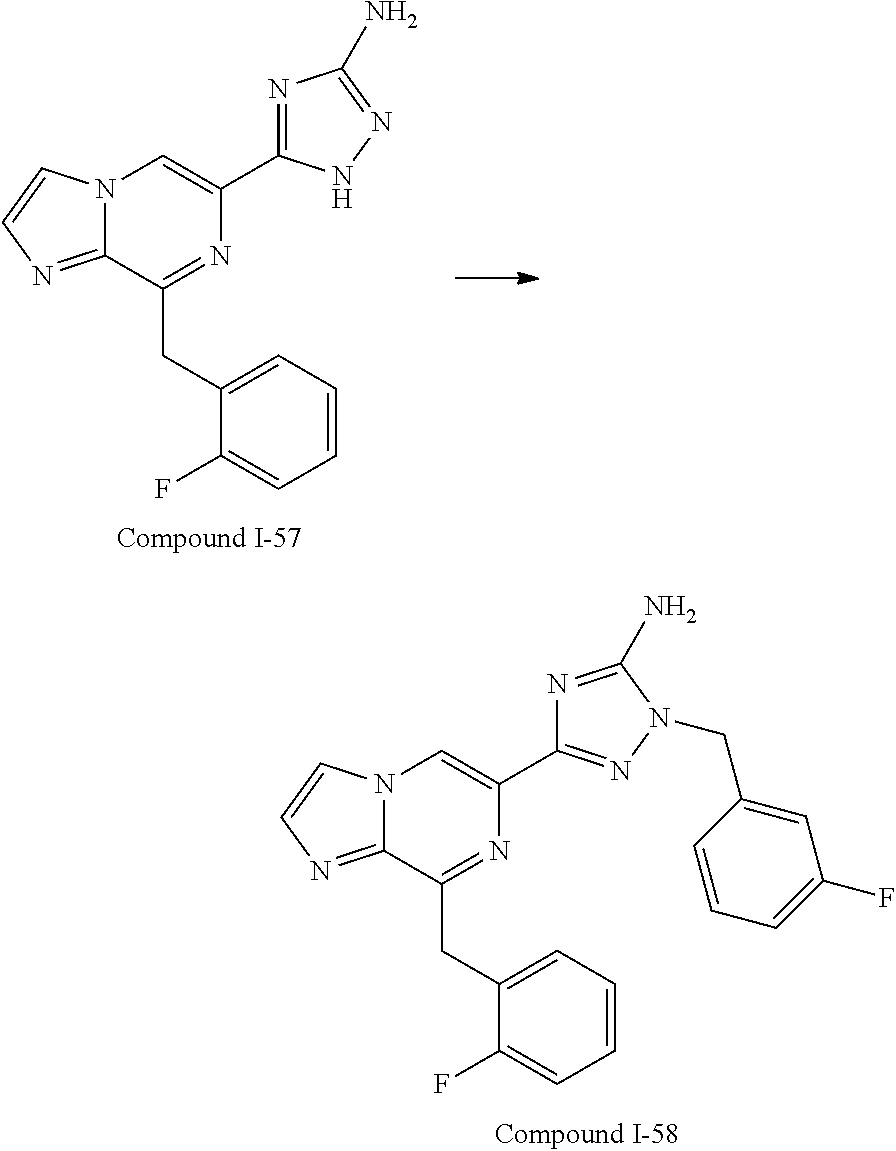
N12C(=NC=C1)C(CC1=CC=CC=C1F)=NC(C1=NN(CC3=CC(F)=CC=C3)C(N)=N1)=C2.N12C(=NC=C1)C(CC1=CC=CC=C1F)=NC(C1=NC(N)=NN1)=C2
